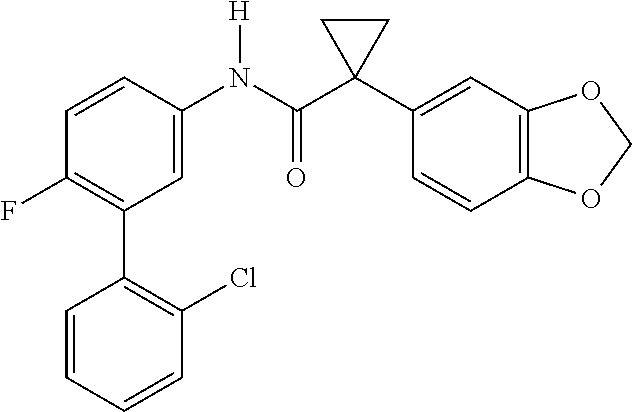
C1=C(N(C(C2(C3=CC4=C(C=C3)OCO4)CC2)=O)[H])C=CC(F)=C1C1=C(Cl)C=CC=C1
